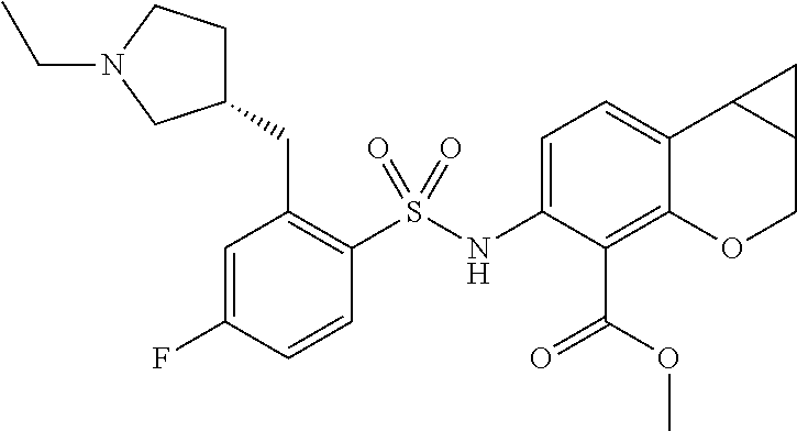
C1=C(F)C=CC(S(NC2=CC=C3C(=C2C(=O)OC)OCC2C3C2)(=O)=O)=C1CC1CCN(CC)C1
